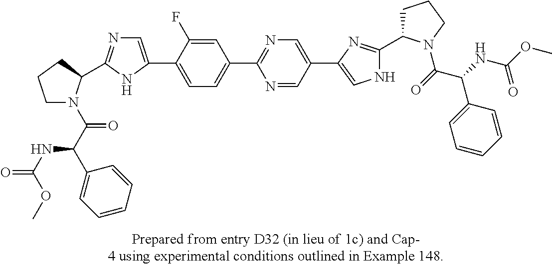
C1N(C(C(C2=CC=CC=C2)NC(OC)=O)=O)C(C2=NC=C(C3=CC=C(C4=NC=C(C5=CNC(C6CCCN6C(C(C6=CC=CC=C6)NC(=O)OC)=O)=N5)C=N4)C=C3F)N2)CC1
